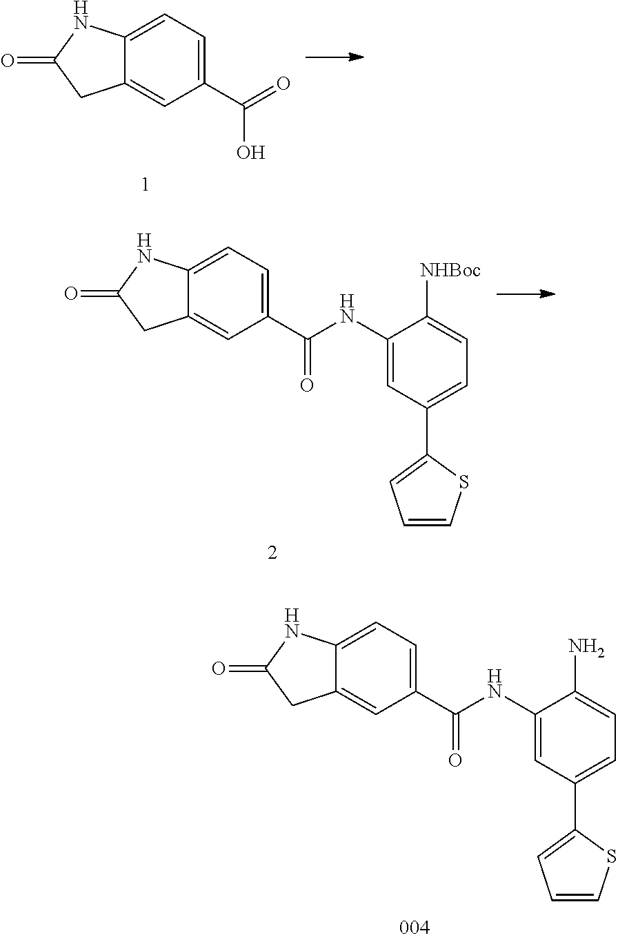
C12=CC=C(C(NC3=CC(C4=CC=CS4)=CC=C3N)=O)C=C1CC(=O)N2.C12=CC=C(C(=O)O)C=C1CC(=O)N2.C12=CC=C(C(NC3=CC(C4=CC=CS4)=CC=C3[NHBoc])=O)C=C1CC(=O)N2
